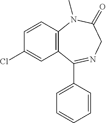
C12=C(C(C3=CC=CC=C3)=NCC(=O)N1C)C=C(Cl)C=C2
